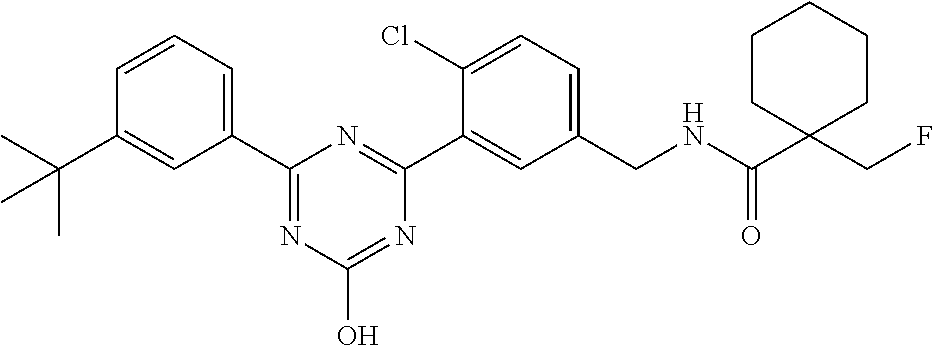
C1(C2=NC(O)=NC(C3=CC(CNC(C4(CF)CCCCC4)=O)=CC=C3Cl)=N2)=CC=CC(C(C)(C)C)=C1
